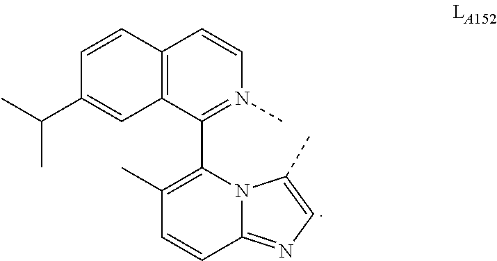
C12=C(C(C3=C(C)C=CC4=NC=C(C)N34)=N(C)C=C1)C=C(C(C)C)C=C2
